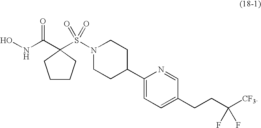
C1CCC(C(NO)=O)(S(N2CCC(C3=CC=C(CCC([CF3])(F)F)C=N3)CC2)(=O)=O)C1
